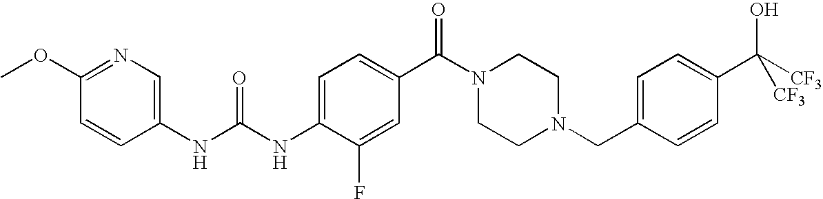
N(C(NC1=CC=C(C(=O)N2CCN(CC3=CC=C(C(O)([CF3])[CF3])C=C3)CC2)C=C1F)=O)C1=CN=C(OC)C=C1
